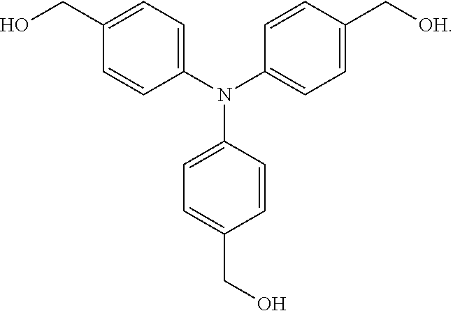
C1(CO)=CC=C(N(C2=CC=C(C[OH])C=C2)C2=CC=C(CO)C=C2)C=C1
